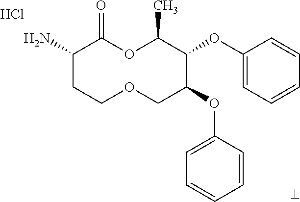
Cl.NC1CCOCC(OC2=CC=CC=C2)C(OC2=CC=CC=C2)C(C)OC1=O
